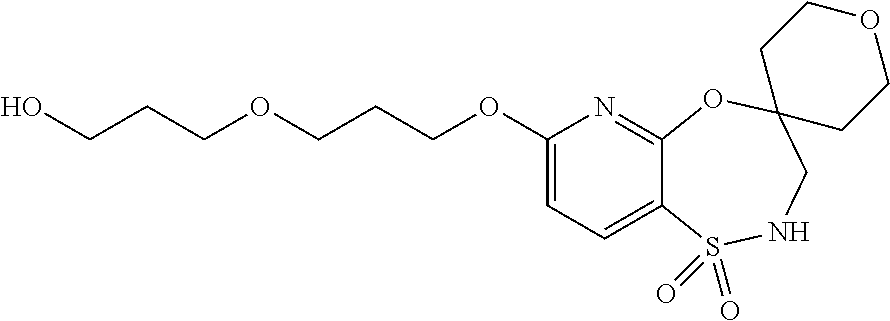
C1(OCCCOCCCO)=CC=C2C(=N1)OC1(CNS2(=O)=O)CCOCC1
